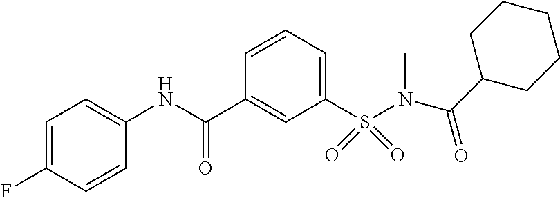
C1(S(N(C)C(C2CCCCC2)=O)(=O)=O)=CC=CC(C(NC2=CC=C(F)C=C2)=O)=C1
